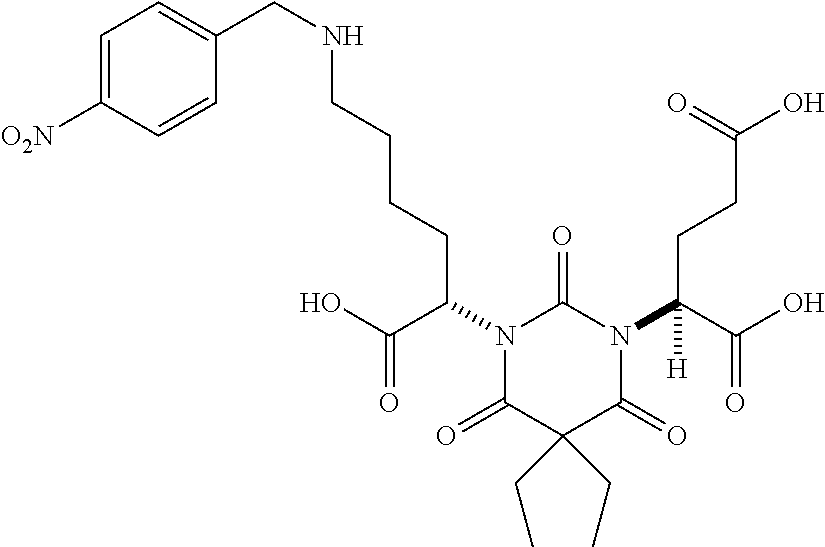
C1([O2N])=CC=C(CNCCCCC(N2C(=O)N(C(C(O)=O)([H])CCC(O)=O)C(=O)C(CC)(CC)C2=O)C(O)=O)C=C1
